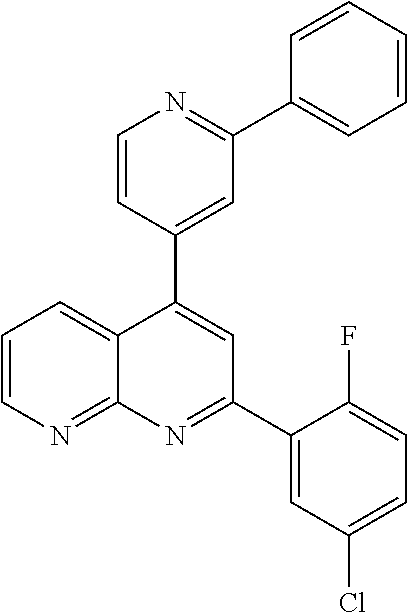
C1=CN=C(C2=CC=CC=C2)C=C1C1=CC(C2=CC(Cl)=CC=C2F)=NC2=NC=CC=C12
